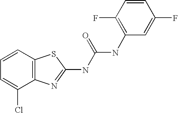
C1=CC2=C(C(Cl)=C1)N=C(NC(NC1=C(F)C=CC(F)=C1)=O)S2
